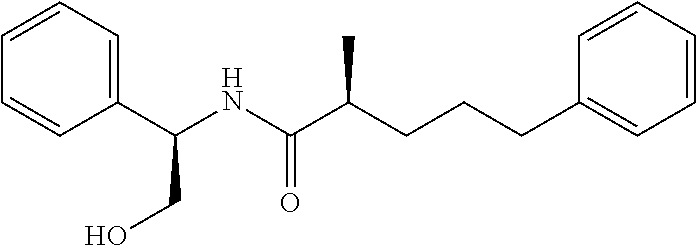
C1=CC(CCCC(C(NC(C2=CC=CC=C2)CO)=O)C)=CC=C1
